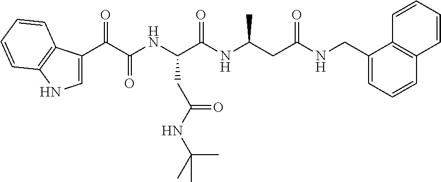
N(C(C)(C)C)C(CC(NC(C(=O)C1=CNC2=C1C=CC=C2)=O)C(=O)NC(CC(NCC1=CC=CC2=C1C=CC=C2)=O)C)=O
